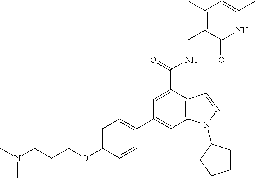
C12=C(C(C(NCC3=C(C)C=C(C)NC3=O)=O)=CC(C3=CC=C(OCCCN(C)C)C=C3)=C1)C=NN2C1CCCC1
